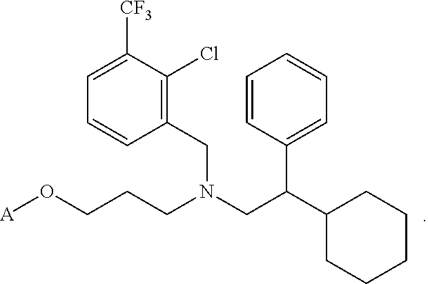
[A]OCCCN(CC(C1CCCCC1)C1=CC=CC=C1)CC1=C(Cl)C([CF3])=CC=C1
